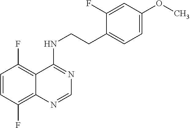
C1=CC(F)=C2C(=C1F)C(NCCC1=CC=C(OC)C=C1F)=NC=N2
